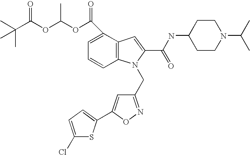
C1=CC2=C(C(C(OC(OC(C(C)(C)C)=O)C)=O)=C1)C=C(C(=O)NC1CCN(C(C)C)CC1)N2CC1=NOC(C2=CC=C(Cl)S2)=C1
